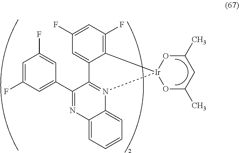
C1(C2=CC(F)=CC(F)=C2)=NC2=CC=CC=C2N2=C1C1=CC(F)=CC(F)=C1[Ir]21OC(C)CC(C)O1
